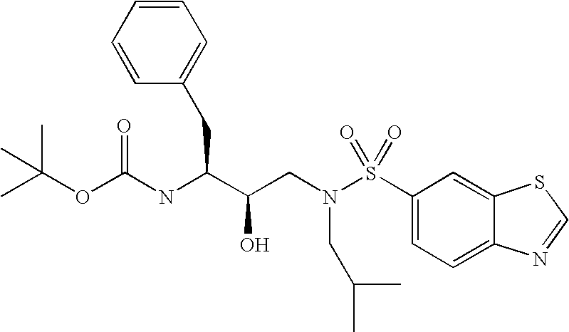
C(C(CN(S(C1=CC=C2C(=C1)SC=N2)(=O)=O)CC(C)C)O)(CC1=CC=CC=C1)NC(OC(C)(C)C)=O
